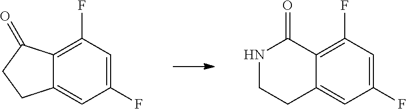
C1(F)=CC(F)=C2C(=C1)CCC2=O.C1(F)=CC(F)=C2C(=C1)CCNC2=O
